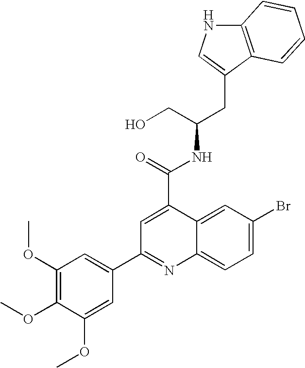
C12=C(C(CC(CO)NC(C3=CC(C4=CC(OC)=C(OC)C(OC)=C4)=NC4=CC=C(Br)C=C34)=O)=CN1)C=CC=C2
